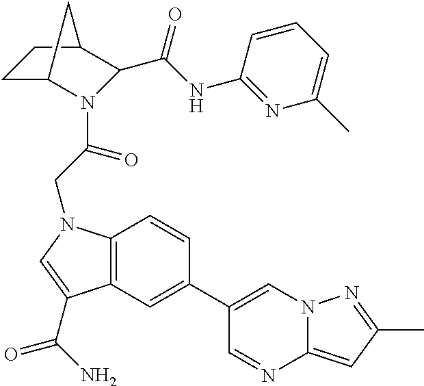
C12=C(N(CC(=O)N3C4CCC(C3C(NC3=NC(C)=CC=C3)=O)C4)C=C1C(=O)N)C=CC(C1=CN3C(=CC(C)=N3)N=C1)=C2
